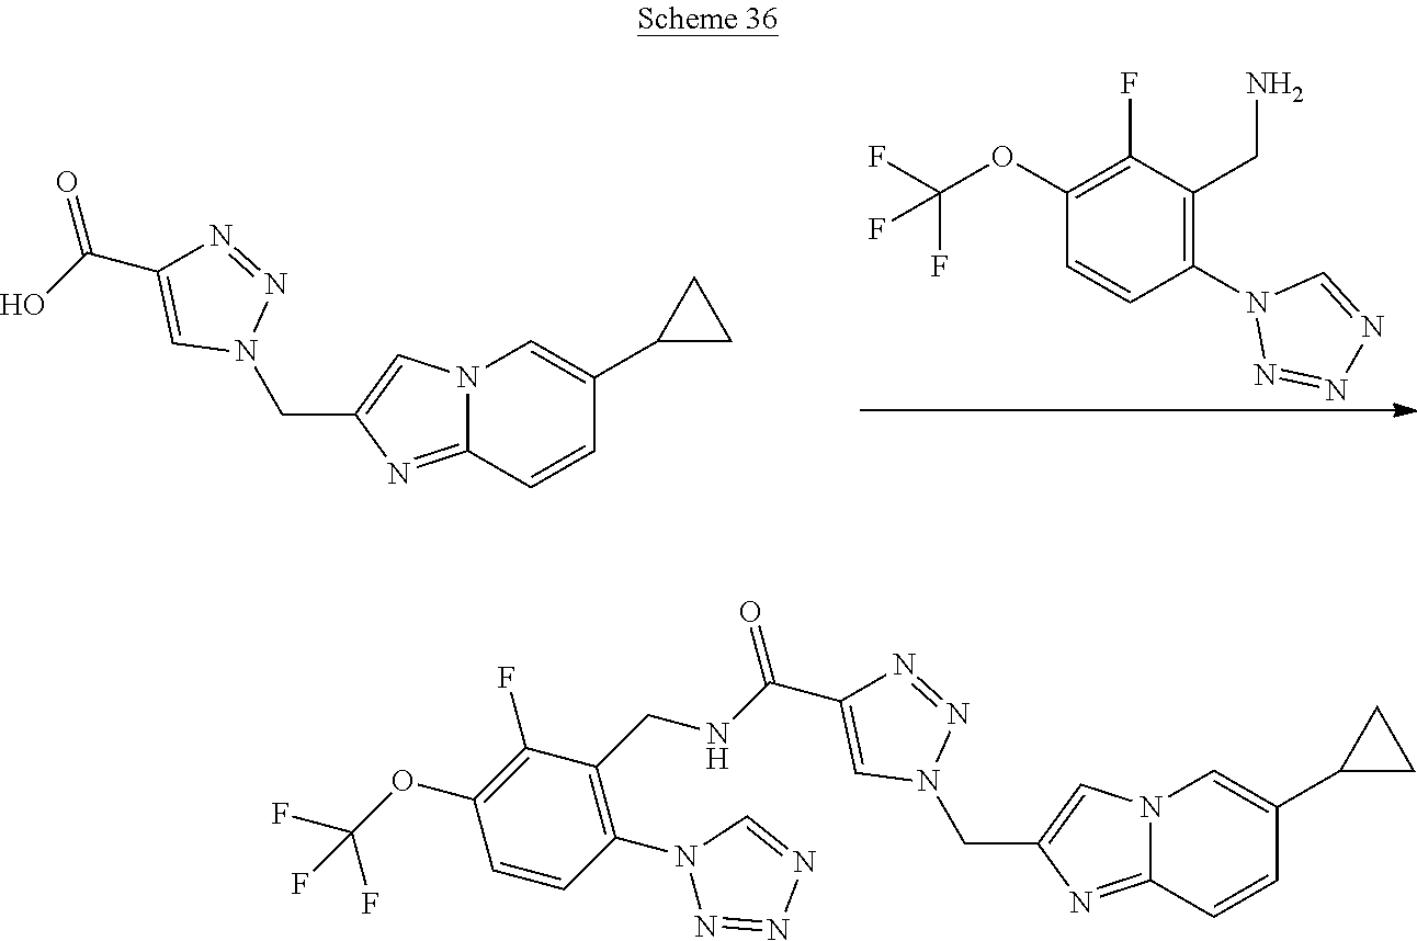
C1(N2N=NN=C2)=C(CN)C(F)=C(OC(F)(F)F)C=C1.C1=CC2=NC(CN3N=NC(C(=O)O)=C3)=CN2C=C1C1CC1.C1=CC2=NC(CN3N=NC(C(=O)NCC4=C(N5N=NN=C5)C=CC(OC(F)(F)F)=C4F)=C3)=CN2C=C1C1CC1
